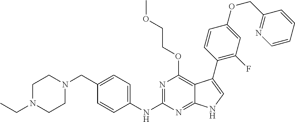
C1N(CC)CCN(CC2=CC=C(NC3=NC(OCCOC)=C4C(=N3)NC=C4C3=C(F)C=C(OCC4=NC=CC=C4)C=C3)C=C2)C1
